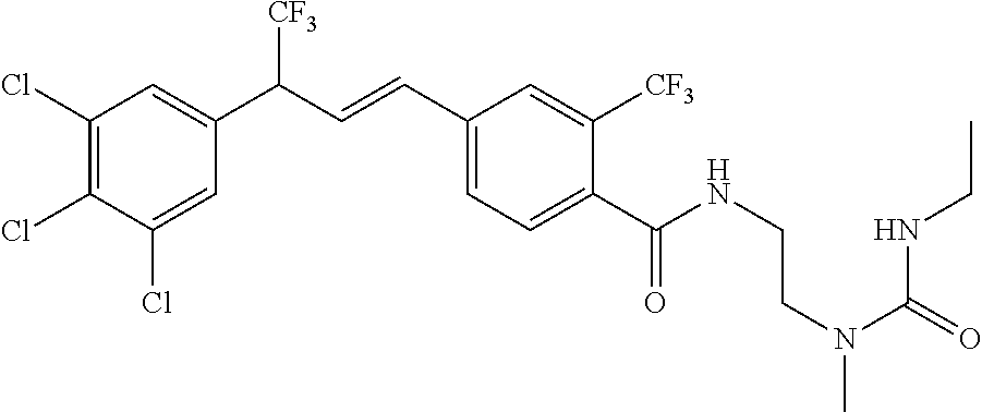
C(N(C(=O)NCC)C)CNC(C1=CC=C(C=CC(C2=CC(Cl)=C(Cl)C(Cl)=C2)[CF3])C=C1[CF3])=O
